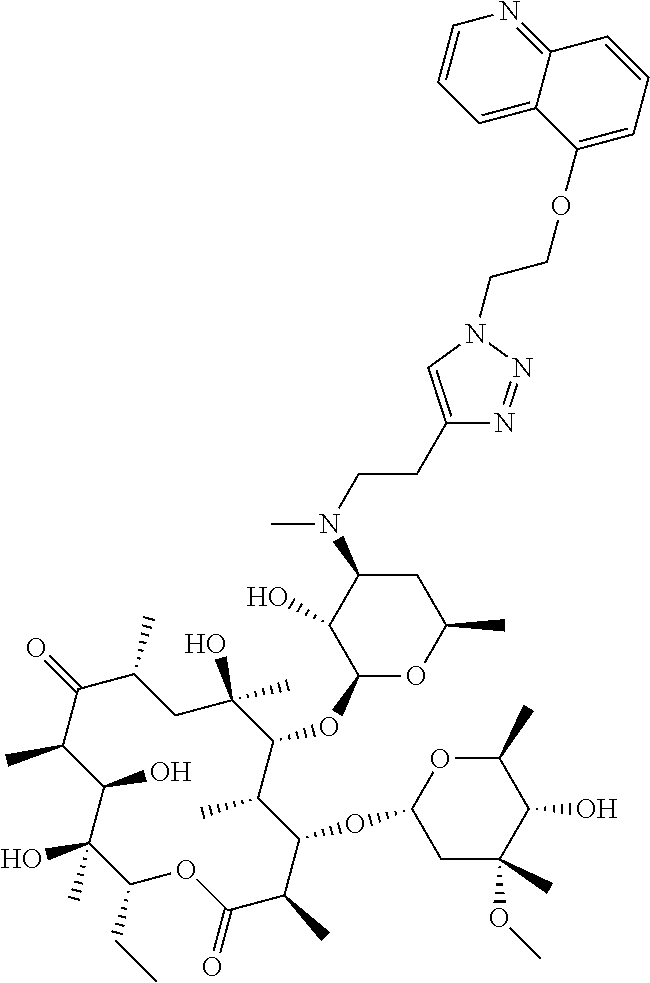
C1(CC)C(C)(O)C(O)C(C)C(=O)C(C)CC(O)(C)C(OC2OC(C)CC(N(C)CCC3=CN(CCOC4=CC=CC5=NC=CC=C54)N=N3)C2O)C(C)C(OC2CC(C)(OC)C(O)C(C)O2)C(C)C(=O)O1
